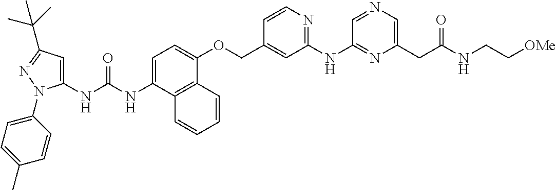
C1=C(NC(NC2=CC(C(C)(C)C)=NN2C2=CC=C(C)C=C2)=O)C2=C(C(OCC3=CC(NC4=NC(CC(NCC[OMe])=O)=CN=C4)=NC=C3)=C1)C=CC=C2
